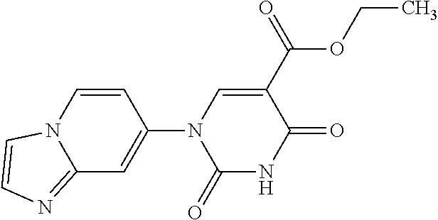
C12=NC=CN1C=CC(N1C(=O)NC(=O)C(C(=O)OCC)=C1)=C2
